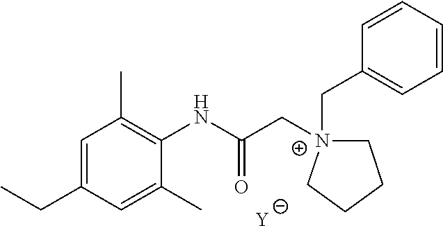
[Y].C1=C(CC)C=C(C)C(NC(C[N+]2(CC3=CC=CC=C3)CCCC2)=O)=C1C
